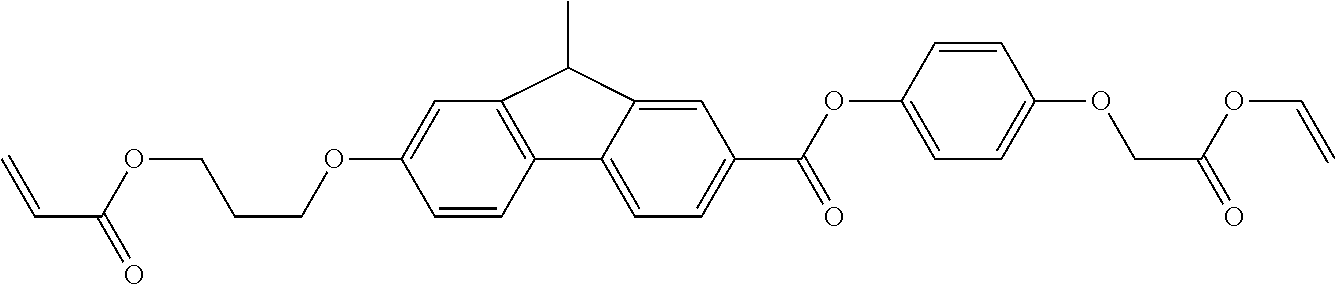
O(CCCOC(C=C)=O)C1=CC2=C(C3=CC=C(C(=O)OC4=CC=C(OCC(=O)OC=C)C=C4)C=C3C2C)C=C1
